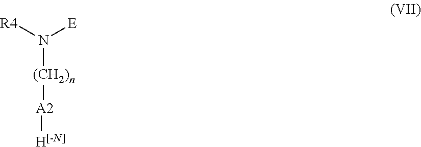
[(CH2)n]([A2][H[-N]])N([R4])[E]
